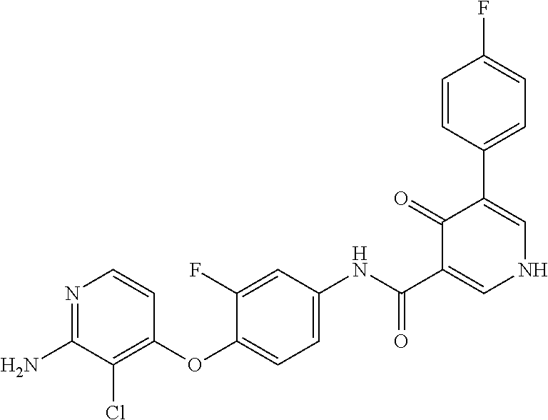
N1=C(N)C(Cl)=C(OC2=CC=C(NC(C3=CNC=C(C4=CC=C(F)C=C4)C3=O)=O)C=C2F)C=C1
